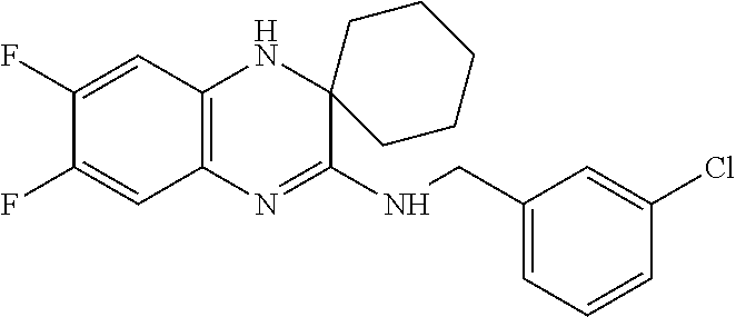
C1(F)=CC2=C(C=C1F)N=C(NCC1=CC=CC(Cl)=C1)C1(N2)CCCCC1
